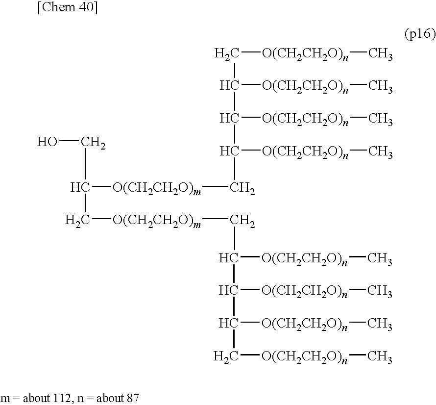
C(C(C[O(CH2CH2O)m]CC(C(C(C[O(CH2CH2O)n]C)[O(CH2CH2O)n]C)[O(CH2CH2O)n]C)[O(CH2CH2O)n]C)[O(CH2CH2O)m]CC(C(C(C[O(CH2CH2O)n]C)[O(CH2CH2O)n]C)[O(CH2CH2O)n]C)[O(CH2CH2O)n]C)O
